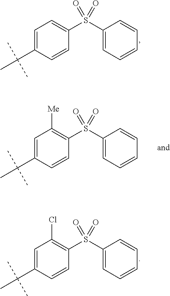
C1=C(C(C)(C)C)C=CC(S(C2=CC=CC=C2)(=O)=O)=C1.C1=C(C(C)(C)C)C=CC(S(C2=CC=CC=C2)(=O)=O)=C1[Me].C1=C(C(C)(C)C)C=CC(S(C2=CC=CC=C2)(=O)=O)=C1Cl
